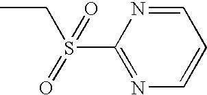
CCS(C1=NC=CC=N1)(=O)=O
